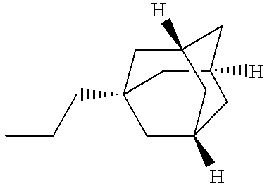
CCCC12CC3([H])CC([H])(C1)CC([H])(C2)C3
